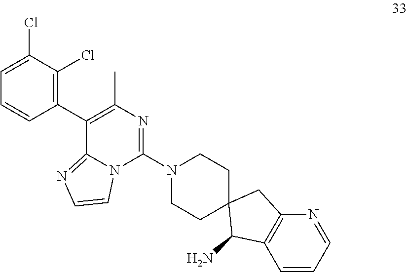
C1(C2=C(Cl)C(Cl)=CC=C2)=C(C)N=C(N2CCC3(CC2)C(N)C2=C(C3)N=CC=C2)N2C1=NC=C2
